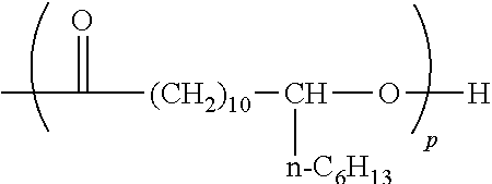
CC(=O)[(CH2)10]C(O[H])[n-C6H13]
